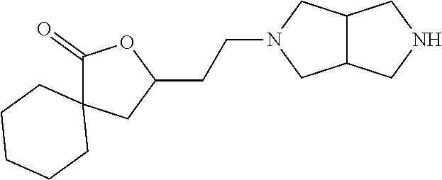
C12C(CNC1)CN(CCC1OC(=O)C3(C1)CCCCC3)C2
